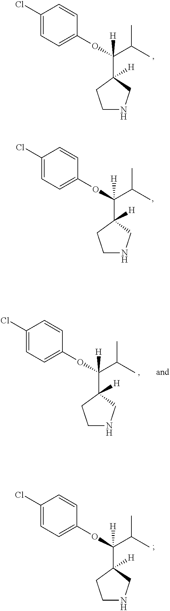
C1NCC(C(OC2=CC=C(Cl)C=C2)(C(C)C)[H])([H])C1.C1NCC(C(OC2=CC=C(Cl)C=C2)(C(C)C)[H])([H])C1.C1NCC(C(OC2=CC=C(Cl)C=C2)(C(C)C)[H])([H])C1.C1NCC(C(OC2=CC=C(Cl)C=C2)(C(C)C)[H])([H])C1
